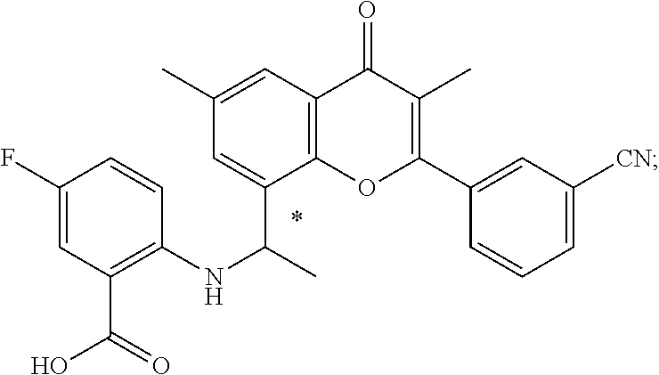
C1(F)=CC(C(=O)O)=C(NC(C)C2=CC(C)=CC3=C2OC(C2=CC([CN])=CC=C2)=C(C)C3=O)C=C1
